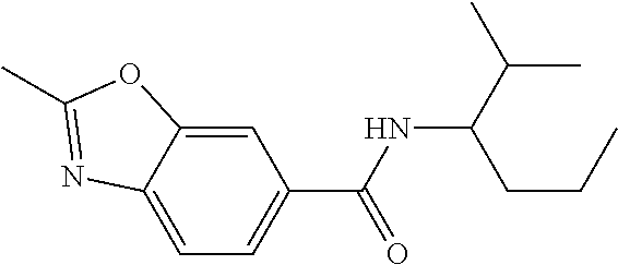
C1=C2C(=CC(C(NC(C(C)C)CCC)=O)=C1)OC(C)=N2
